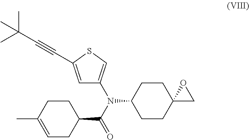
C1=C(C#CC(C)(C)C)SC=C1N(C(C1CCC(C)=CC1)=O)C1CCC2(CC1)CO2
